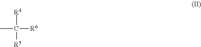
CC([R5])([R4])[R6]
